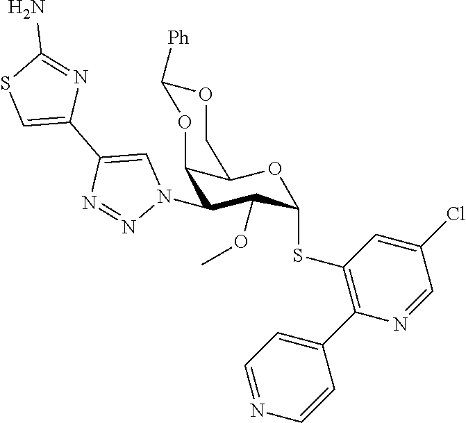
O1C([Ph])OC2C(N3C=C(C4=CSC(N)=N4)N=N3)C(OC)C(SC3=C(C4=CC=NC=C4)N=CC(Cl)=C3)OC2C1
